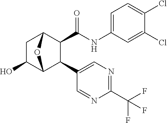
C1(Cl)=CC(NC(C2C(C3=CN=C(C(F)(F)F)N=C3)C3OC2CC3O)=O)=CC=C1Cl
